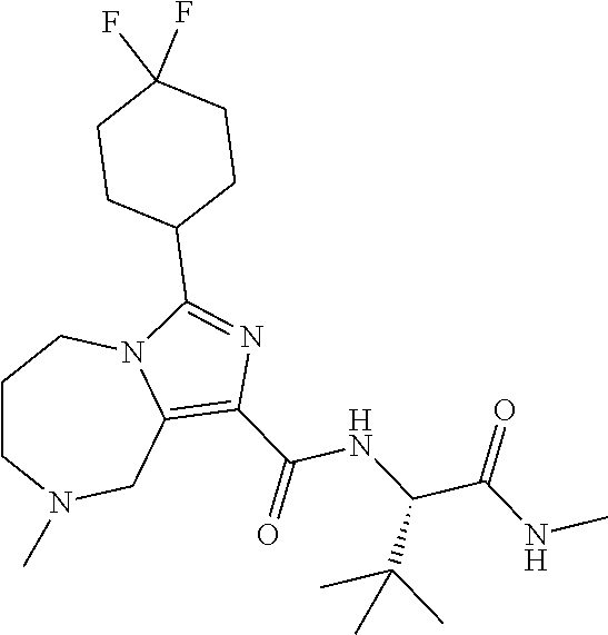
C1CN(C)CC2=C(C(NC(C(=O)NC)C(C)(C)C)=O)N=C(C3CCC(F)(F)CC3)N2C1
